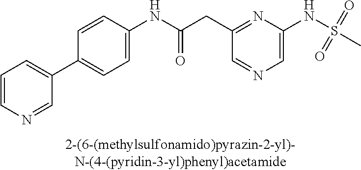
C1(NC(=O)CC2=NC(NS(=O)(=O)C)=CN=C2)=CC=C(C2=CC=CN=C2)C=C1
